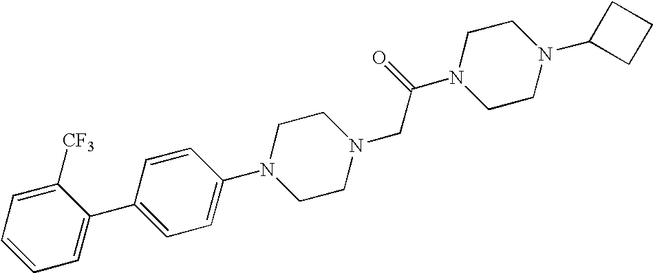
C1=C(C2=CC=C(N3CCN(CC(N4CCN(C5CCC5)CC4)=O)CC3)C=C2)C([CF3])=CC=C1
